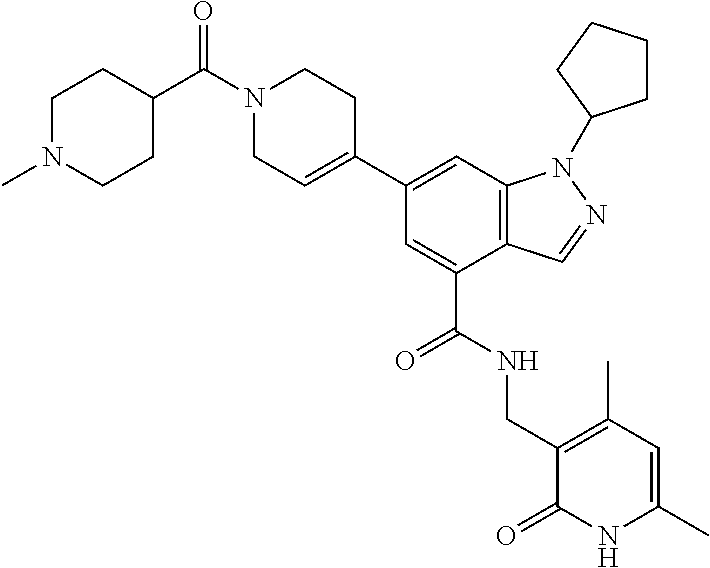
C1(C2=CCN(C(C3CCN(C)CC3)=O)CC2)=CC2=C(C(C(NCC3=C(C)C=C(C)NC3=O)=O)=C1)C=NN2C1CCCC1
